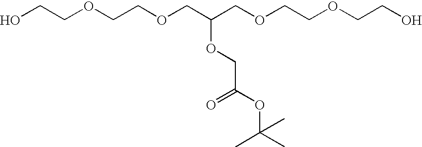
OCCOCCOCC(COCCOCCO)OCC(OC(C)(C)C)=O
